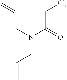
N(CC=C)(C(CCl)=O)CC=C
